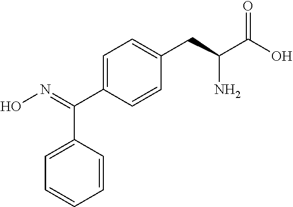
C1=CC(C(=NO)C2=CC=C(CC(C(O)=O)N)C=C2)=CC=C1
